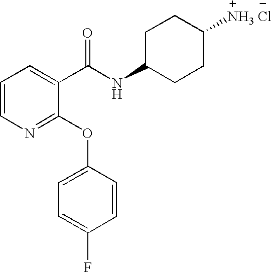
N1=C(OC2=CC=C(F)C=C2)C(C(NC2CCC([NH3 Cl])CC2)=O)=CC=C1
